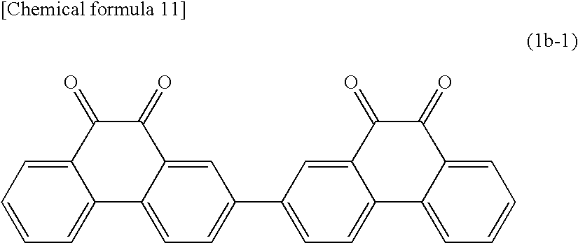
C12=CC(C3=CC=C4C(=C3)C(=O)C(=O)C3=CC=CC=C43)=CC=C1C1=CC=CC=C1C(=O)C2=O
